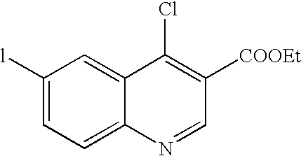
C1([l])=CC=C2C(=C1)C(Cl)=C([COOEt])C=N2
